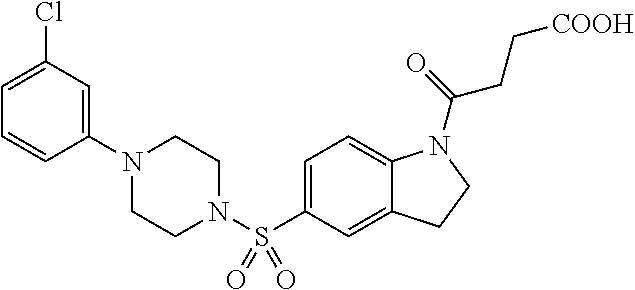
C1(N2CCN(S(C3=CC=C4C(=C3)CCN4C(=O)CC[COOH])(=O)=O)CC2)=CC(Cl)=CC=C1
